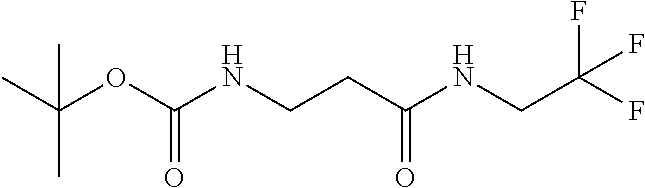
CC(C)(OC(NCCC(=O)NCC(F)(F)F)=O)C
